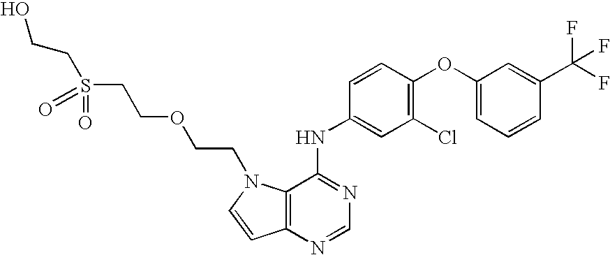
S(=O)(CCOCCN1C2=C(N=CN=C2NC2=CC(Cl)=C(OC3=CC=CC(C(F)(F)F)=C3)C=C2)C=C1)(CCO)=O
